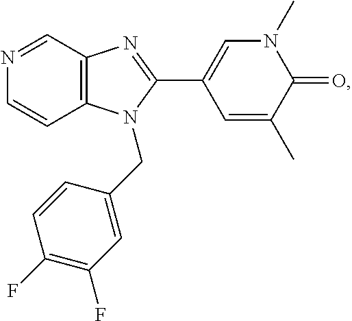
C1=CC2=C(C=N1)N=C(C1=CN(C)C(=O)C(C)=C1)N2CC1=CC(F)=C(F)C=C1
